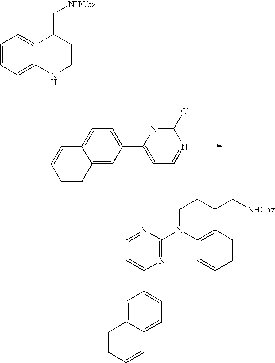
C1=CC=C2C(=C1)C(C[NHCbz])CCN2.C1(Cl)=NC(C2=CC=C3C(=C2)C=CC=C3)=CC=N1.C1=C2C(=CC=C1C1=CC=NC(N3C4=C(C(C[NHCbz])CC3)C=CC=C4)=N1)C=CC=C2
